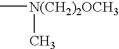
C[N(CH2)2OCH3]C
